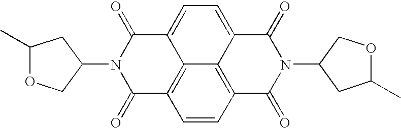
C1(N2C(=O)C3=C4C(=CC=C5C4=C(C=C3)C(=O)N(C3CC(C)OC3)C5=O)C2=O)CC(C)OC1
